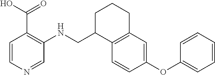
C1=CN=CC(NCC2C3=C(CCC2)C=C(OC2=CC=CC=C2)C=C3)=C1C(=O)O
